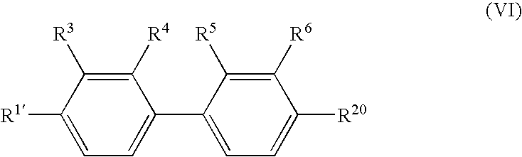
C1([R4])=C([R3])C([R1])=CC=C1C1=CC=C([R20])C([R6])=C1[R5]
